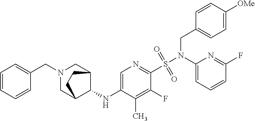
C1=C(NC2C3CN(CC4=CC=CC=C4)CC2CC3)C(C)=C(F)C(S(N(C2=CC=CC(F)=N2)CC2=CC=C([OMe])C=C2)(=O)=O)=N1
